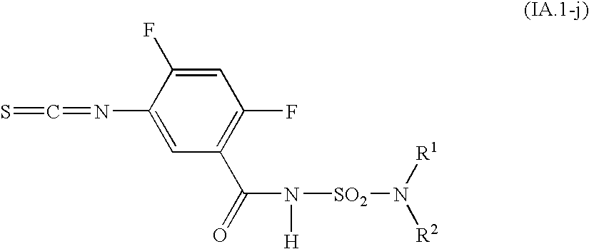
S=C=NC1=CC(C(=O)N([H])[SO2]N([R1])[R2])=C(F)C=C1F
